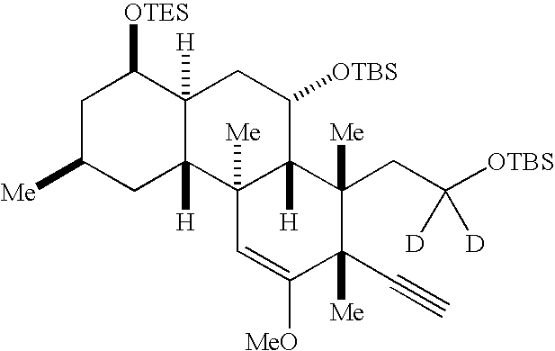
C1C([Me])CC2([H])C([H])(C1[OTES])CC([OTBS])C1([H])C2([Me])C=C([MeO])C(C#C)([Me])C1([Me])CC([OTBS])([D])[D]
